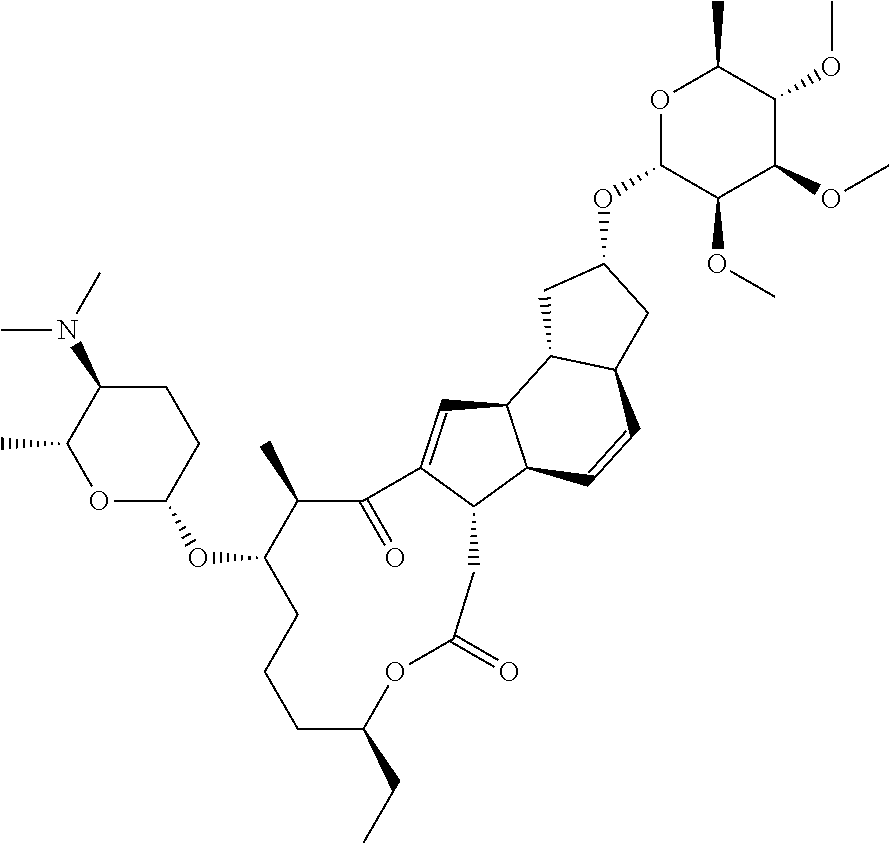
O1C(OC2CCCC(CC)OC(=O)CC3C(=CC4C3C=CC3C4CC(OC4C(OC)C(OC)C(OC)C(C)O4)C3)C(=O)C2C)CCC(N(C)C)C1C
